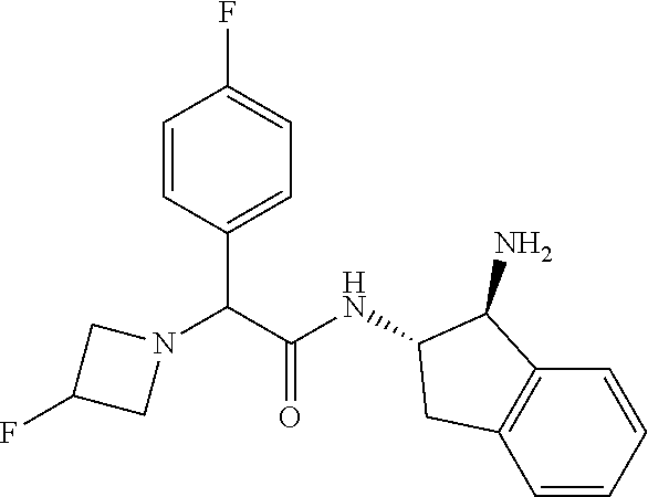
N1(C(C(NC2CC3=C(C2N)C=CC=C3)=O)C2=CC=C(F)C=C2)CC(F)C1
